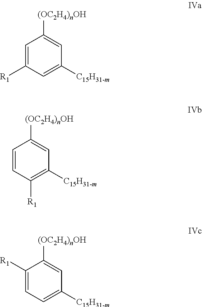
C1=C([R1])C=C([C15H31-m])C=C1[(OC2H4)nOH].C1=CC([R1])=C([C15H31-m])C=C1[(OC2H4)nOH].C1([R1])=CC=C([C15H31-m])C=C1[(OC2H4)nOH]
